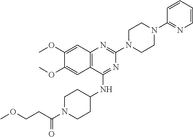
C12=C(C(NC3CCN(C(CCOC)=O)CC3)=NC(N3CCN(C4=NC=CC=C4)CC3)=N1)C=C(OC)C(OC)=C2
